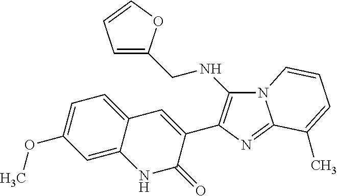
N12C(NCC3=CC=CO3)=C(C3=CC4=CC=C(OC)C=C4NC3=O)N=C1C(C)=CC=C2
